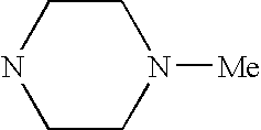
C1CN([Me])CCN1
